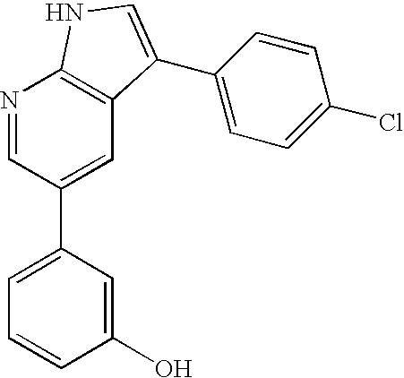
N1=CC(C2=CC=CC(O)=C2)=CC2=C1NC=C2C1=CC=C(Cl)C=C1
